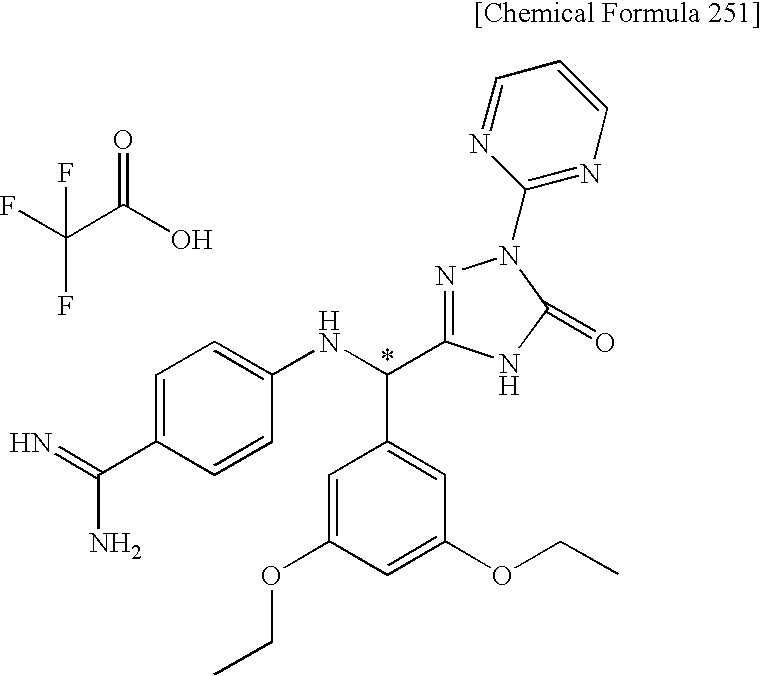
C(C(O)=O)(F)(F)F.C1=C(C(=N)N)C=CC(NC(C2=CC(OCC)=CC(OCC)=C2)C2=NN(C3=NC=CC=N3)C(=O)N2)=C1
